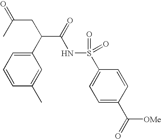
C1=C(C([OMe])=O)C=CC(S(NC(=O)C(C2=CC=CC(C)=C2)CC(C)=O)(=O)=O)=C1
